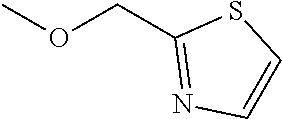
COCC1=NC=CS1
